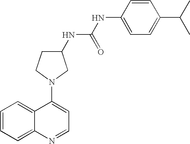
C1=CC=C2C(=C1)C(N1CC(NC(NC3=CC=C(C(C)C)C=C3)=O)CC1)=CC=N2
